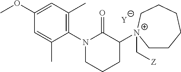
[Y].C1=C(C)C(N2C(=O)C([N+]3(C[Z])CCCCCC3)CCC2)=C(C)C=C1OC
